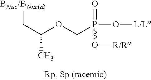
C(C(OCP(O[L/La])(=O)O[R/Ra])C)[BNuc/BNuc(a)]
